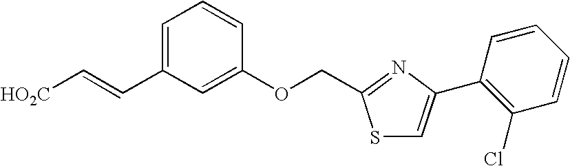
C1=C(C=C[HO2C])C=C(OCC2=NC(C3=C(Cl)C=CC=C3)=CS2)C=C1
